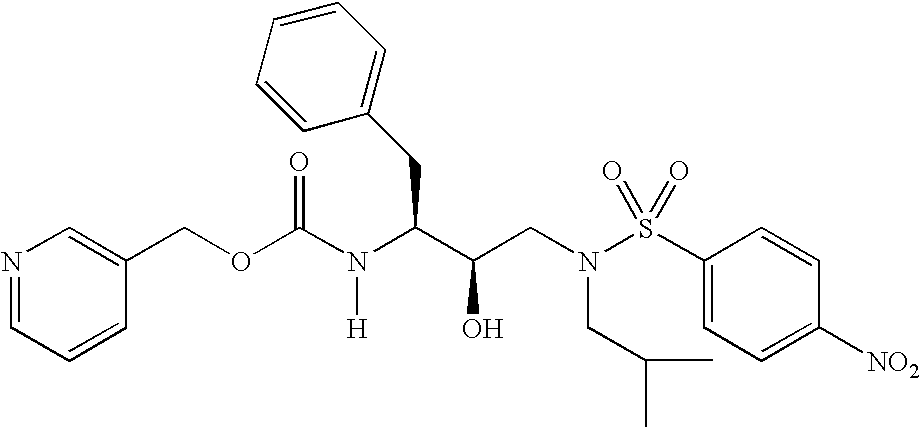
C(OC(N(C(C(CN(S(C1=CC=C([NO2])C=C1)(=O)=O)CC(C)C)O)CC1=CC=CC=C1)[H])=O)C1=CN=CC=C1
